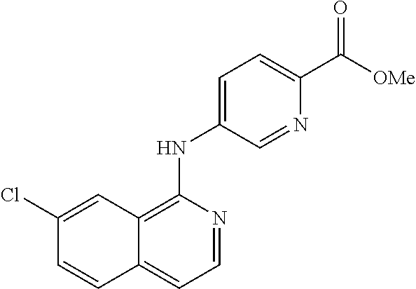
C1=NC(NC2=CC=C(C([OMe])=O)N=C2)=C2C(=C1)C=CC(Cl)=C2
